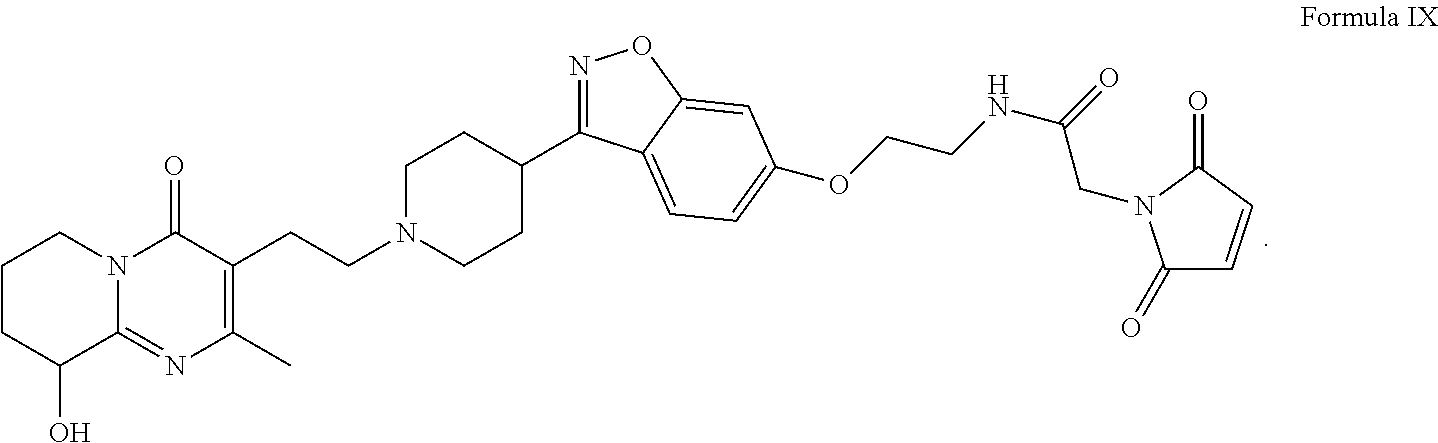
C1CC(O)C2=NC(C)=C(CCN3CCC(C4=NOC5=CC(OCCNC(=O)CN6C(=O)C=CC6=O)=CC=C45)CC3)C(=O)N2C1
